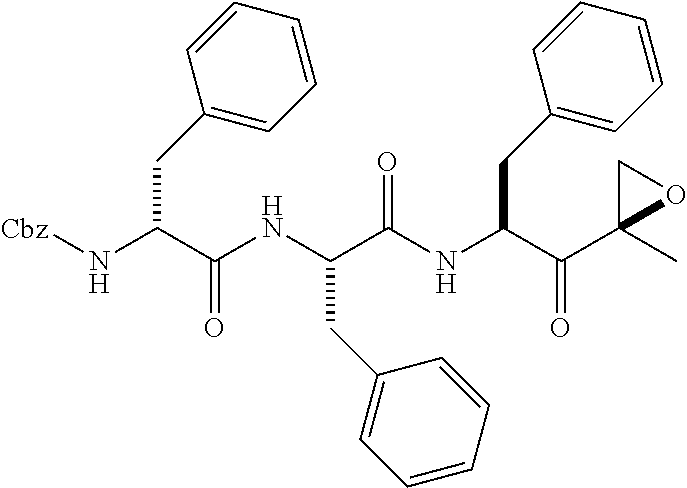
[Cbz]NC(C(NC(C(NC(C(C1(C)OC1)=O)CC1=CC=CC=C1)=O)CC1=CC=CC=C1)=O)CC1=CC=CC=C1
